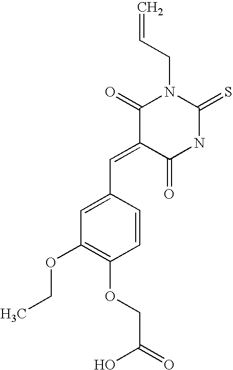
C=CCN1C(=O)C(=CC2=CC(OCC)=C(OCC(=O)O)C=C2)C(=O)NC1=S
